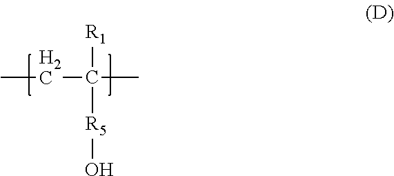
CCC(C)([R1])[R5]O
